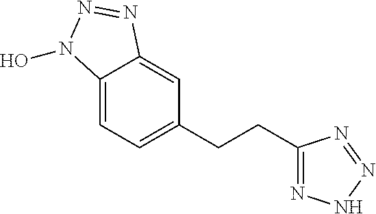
C1=C2C(=CC=C1CCC1=NNN=N1)N(O)N=N2
